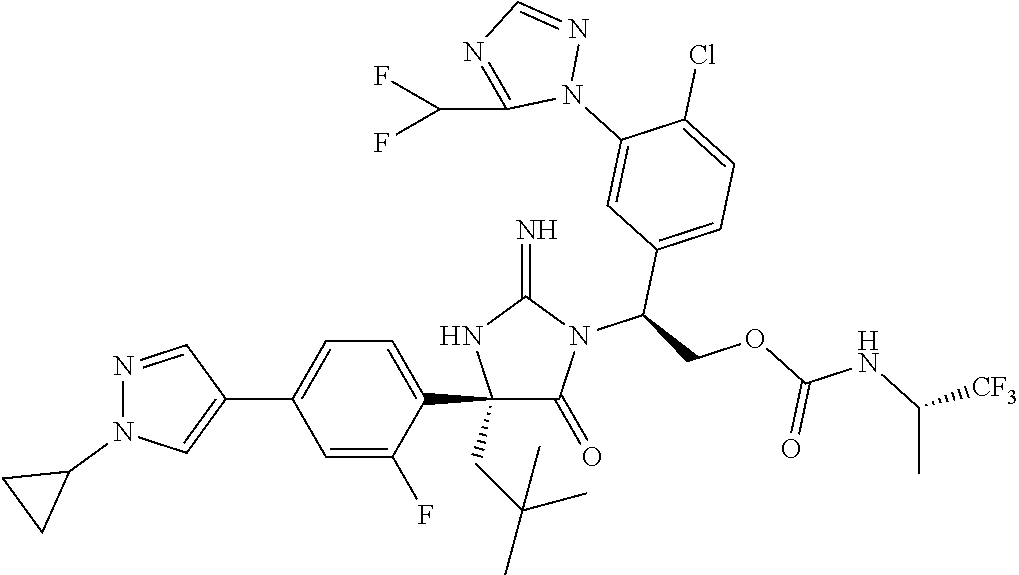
C1(C2=CC=C(C3=CN(C4CC4)N=C3)C=C2F)(CC(C)(C)C)C(=O)N(C(COC(NC([CF3])C)=O)C2=CC=C(Cl)C(N3N=CN=C3C(F)F)=C2)C(=N)N1
